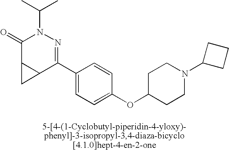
C1(=O)C2C(C(C3=CC=C(OC4CCN(C5CCC5)CC4)C=C3)=NN1C(C)C)C2
